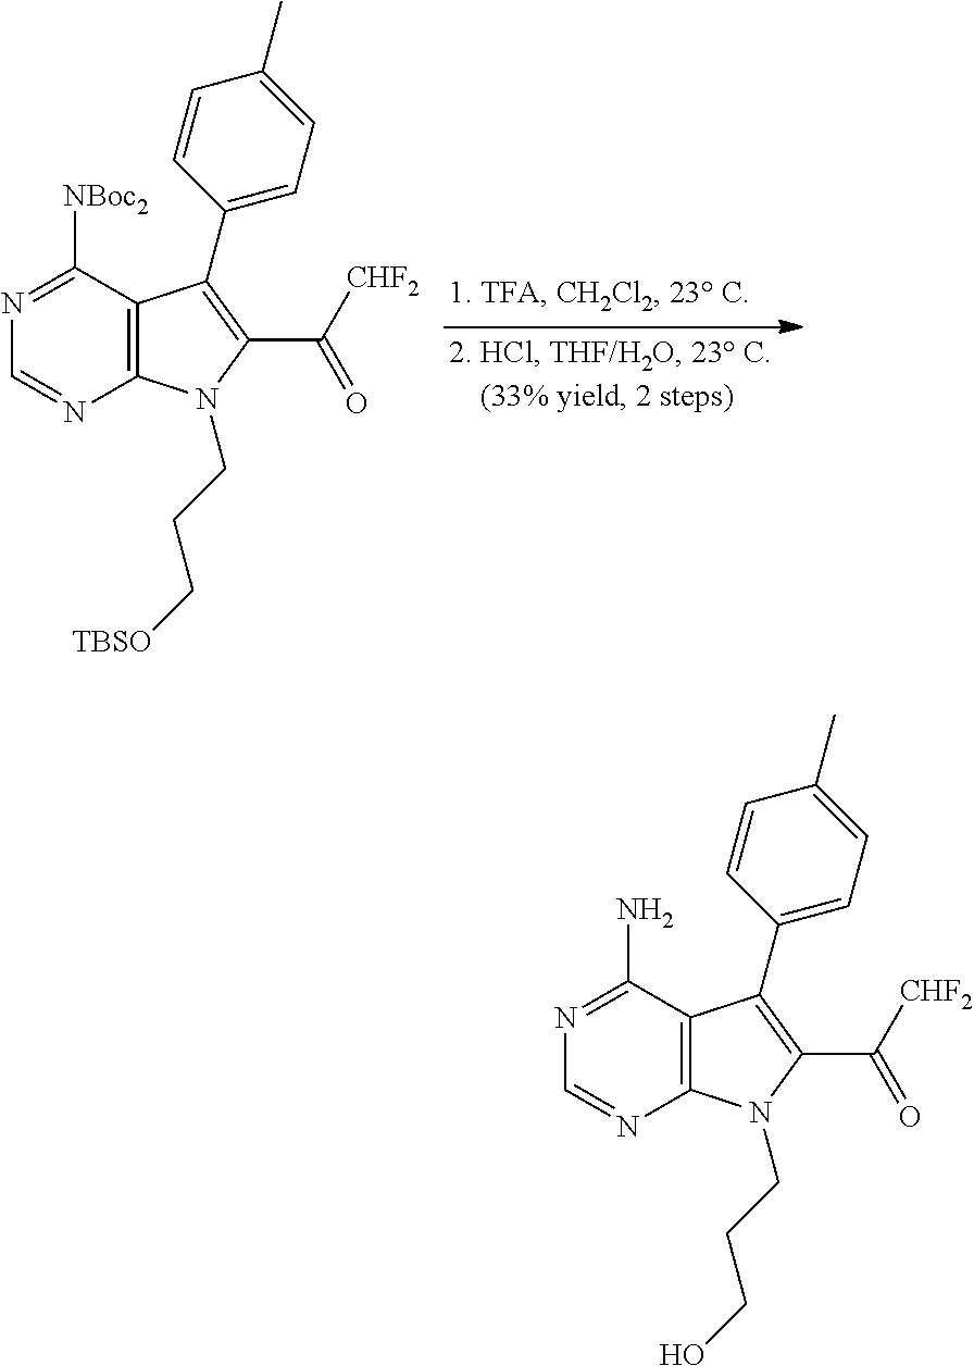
C12=C(N(CCCO)C(C(=O)[CHF2])=C1C1=CC=C(C)C=C1)N=CN=C2N.C12=C(N(CCC[TBSO])C(C(=O)[CHF2])=C1C1=CC=C(C)C=C1)N=CN=C2[NBoc2]
